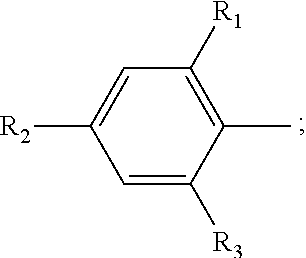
C1(C)=C([R1])C=C([R2])C=C1[R3]
